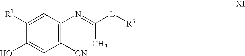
CC(=NC1=C([CN])C=C(O)C([R1])=C1)[L][R3]
